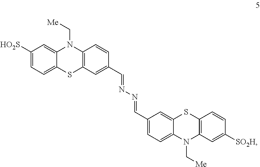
C1([HO2S])=CC=C2C(=C1)N(C[Me])C1=C(S2)C=C(C=NN=CC2=CC=C3C(=C2)SC2=C(N3C[Me])C=C([SO2H])C=C2)C=C1
